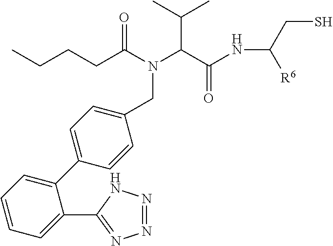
CCCCC(N(C(C(=O)NC(CS)[R6])C(C)C)CC1=CC=C(C2=CC=CC=C2C2=NN=NN2)C=C1)=O
